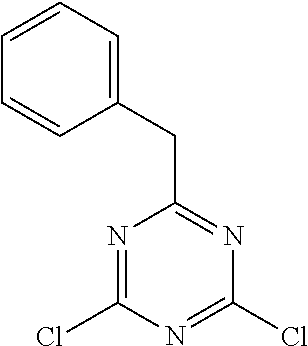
N1=C(Cl)N=C(Cl)N=C1CC1=CC=CC=C1
